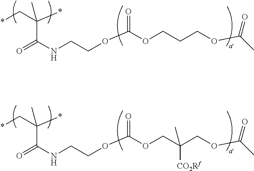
*CC(*)(C)C(NCCOC(OCCCOC(C)=O)=O)=O.*CC(*)(C)C(NCCOC(OCC(COC(C)=O)(C)[CO2Rf])=O)=O
